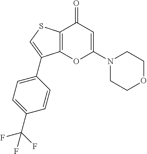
C12=C(SC=C1C1=CC=C(C(F)(F)F)C=C1)C(=O)C=C(N1CCOCC1)O2
